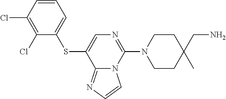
C1=CC(Cl)=C(Cl)C(SC2=CN=C(N3CCC(C)(CN)CC3)N3C2=NC=C3)=C1
